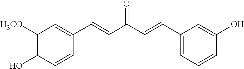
C1([H3CO])=C(O)C=CC(C=CC(C=CC2=CC=CC(O)=C2)=O)=C1
